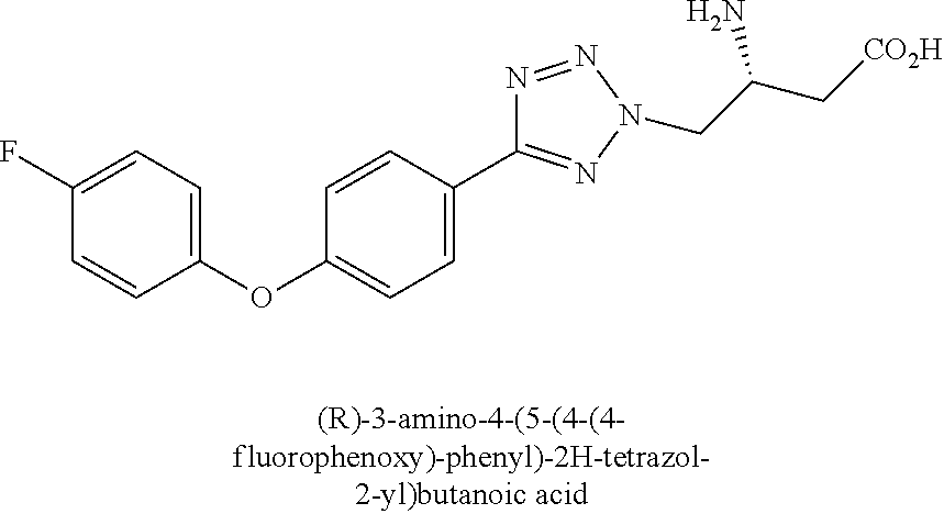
C1(OC2=CC=C(F)C=C2)=CC=C(C2=NN(CC(C[CO2H])N)N=N2)C=C1
